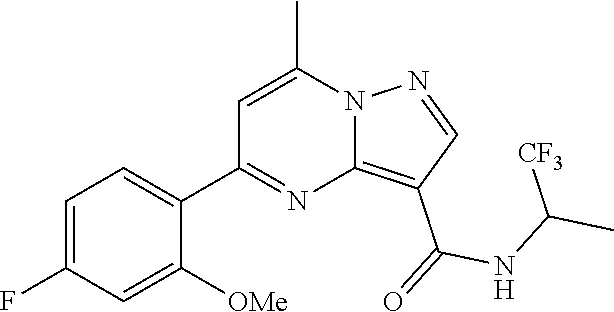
C12=C(C(=O)NC(C)[CF3])C=NN1C(C)=CC(C1=CC=C(F)C=C1[OMe])=N2
